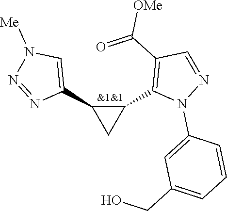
C1(C2=C(C(=O)[OMe])C=NN2C2=CC(CO)=CC=C2)C(C2=CN([Me])N=N2)C1
